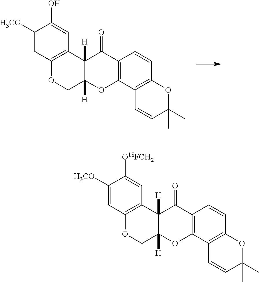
C1([H3CO])=CC2=C(C=C1O)C1([H])C([H])(CO2)OC2=C(C1=O)C=CC1=C2C=CC(C)(C)O1.C1([H3CO])=CC2=C(C=C1[O18FCH2])C1([H])C([H])(CO2)OC2=C(C1=O)C=CC1=C2C=CC(C)(C)O1
